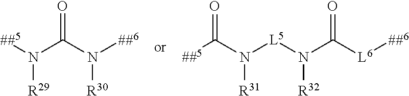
[##5]N(C(N([##6])[R30])=O)[R29].[##5]C(N([R31])[L5]N(C([L6][##6])=O)[R32])=O
